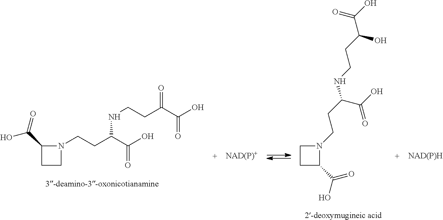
C1(C(=O)O)CCN1CCC(C(O)=O)NCCC(C(O)=O)=O.C1CC(C(O)=O)N1CCC(NCCC(C(O)=O)O)C(O)=O
